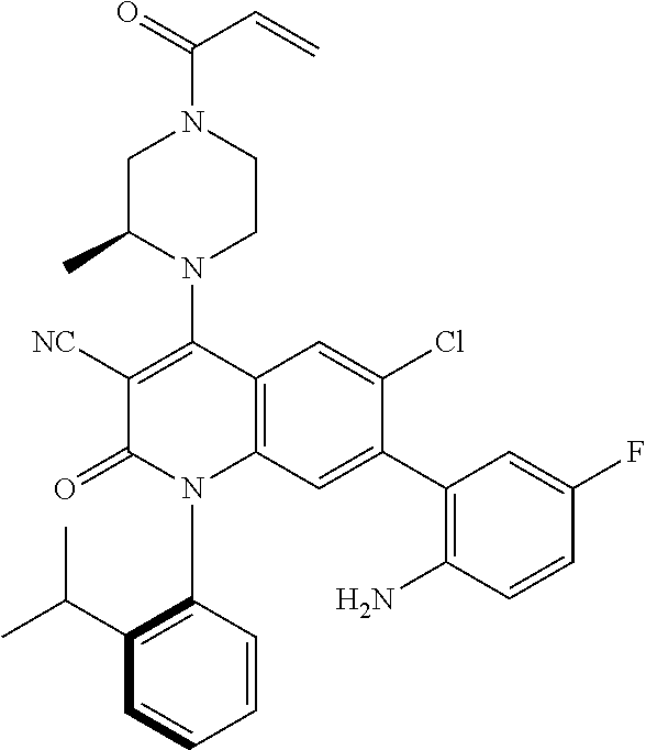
C1C(C)N(C2=C([NC])C(=O)N(C3=C(C(C)C)C=CC=C3)C3=C2C=C(Cl)C(C2=C(N)C=CC(F)=C2)=C3)CCN1C(=O)C=C
